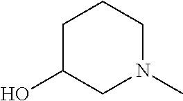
C1C(O)CN(C)CC1
